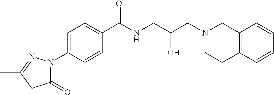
C1=C(N2C(=O)CC(C)=N2)C=CC(C(NCC(CN2CC3=C(CC2)C=CC=C3)O)=O)=C1
